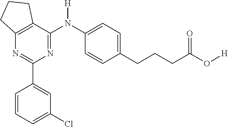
C1(C2=CC(Cl)=CC=C2)=NC2=C(C(N(C3=CC=C(CCCC(O[H])=O)C=C3)[H])=N1)CCC2
